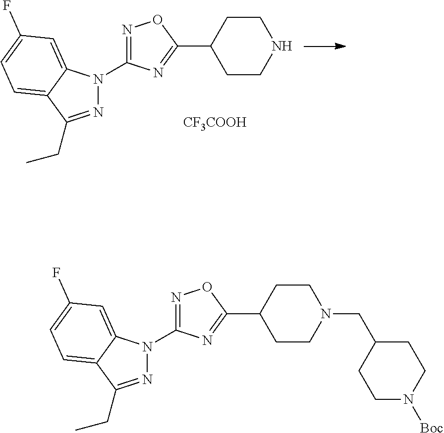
N1=C(N2N=C(CC)C3=CC=C(F)C=C23)N=C(C2CCN(CC3CCN([Boc])CC3)CC2)O1.N1=C(N2N=C(CC)C3=CC=C(F)C=C32)N=C(C2CCNCC2)O1.[CF3COOH]
